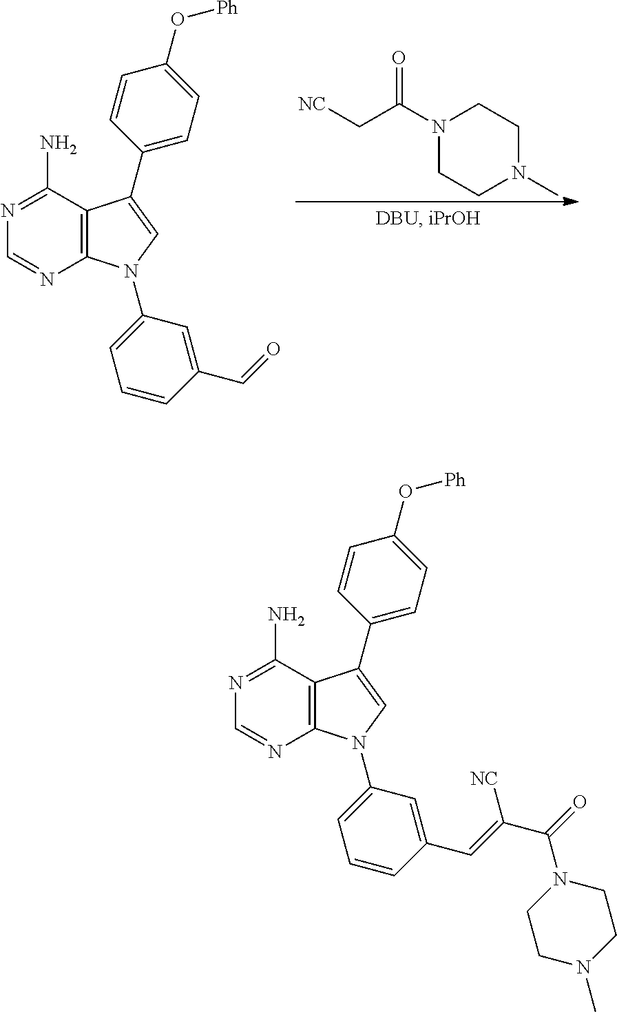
C12=C(N(C3=CC=CC(C=O)=C3)C=C1C1=CC=C(O[Ph])C=C1)N=CN=C2N.C(C(N1CCN(C)CC1)=O)[NC].C12=C(N(C3=CC=CC(C=C(C(=O)N4CCN(C)CC4)[NC])=C3)C=C1C1=CC=C(O[Ph])C=C1)N=CN=C2N
